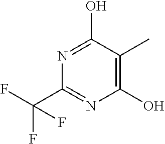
C1(O)=C(C)C(O)=NC(C(F)(F)F)=N1
